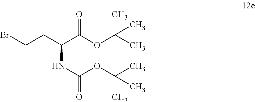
BrCCC(C(OC(C)(C)C)=O)NC(OC(C)(C)C)=O
